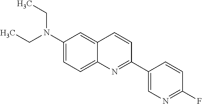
C1(N(CC)CC)=CC=C2C(=C1)C=CC(C1=CN=C(F)C=C1)=N2
